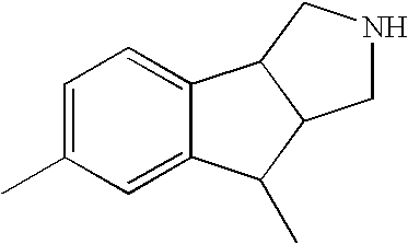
C1=C(C)C=C2C(=C1)C1C(C2C)CNC1
